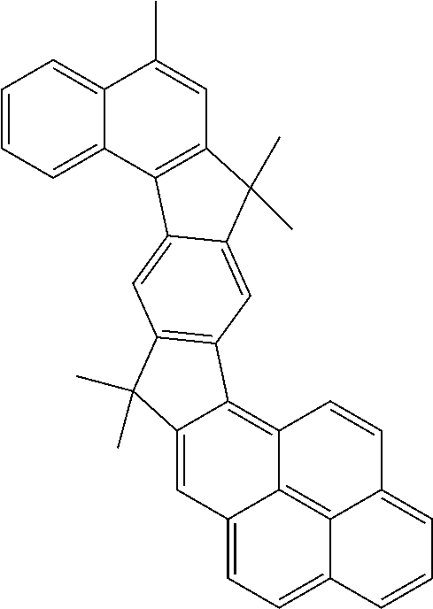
C1=CC=C2C(=C1)C(C)=CC1=C2C2=CC3=C(C=C2C1(C)C)C1=C2C4=C5C(=CC=CC5=CC=C4C=C1C3(C)C)C=C2
